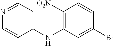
N1=CC=C(NC2=C([O2N])C=CC(Br)=C2)C=C1
